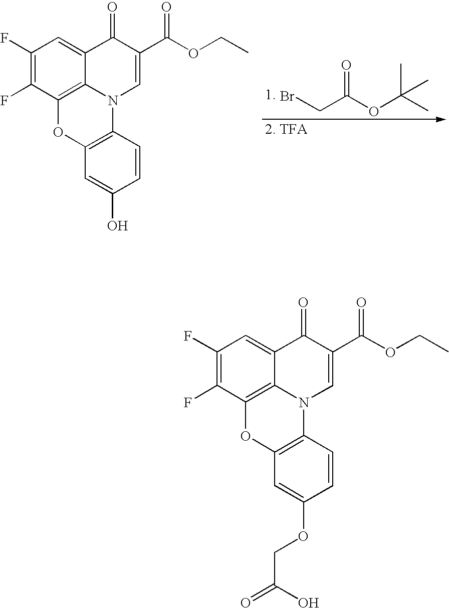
C1(F)=C(F)C2=C3C(=C1)C(=O)C(C(OCC)=O)=CN3C1=C(O2)C=C(OCC(=O)O)C=C1.C1(F)=C(F)C2=C3C(=C1)C(=O)C(C(OCC)=O)=CN3C1=C(O2)C=C(O)C=C1.BrCC(OC(C)(C)C)=O
